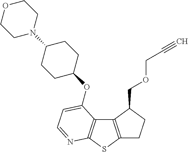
C1C2=C(C(COCC#C)C1)C1=C(S2)N=CC=C1OC1CCC(N2CCOCC2)CC1
